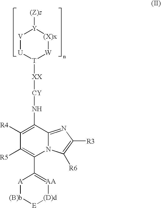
N12C(=NC([R3])=C1[R6])C(N[CY][XX][T]1[W][(X)x][Y]([(Z)z])[V][U]1)=C([R4])C([R5])=C2C1=[AA][(D)d][E][(B)b][A]1
